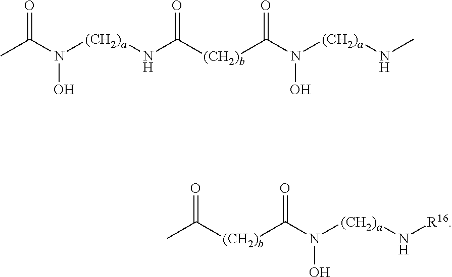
CC(N([(CH2)a]NC([(CH2)b]C(N(O)[(CH2)a]NC)=O)=O)O)=O.C([(CH2)b]C(N([(CH2)a]N[R16])O)=O)(=O)C
